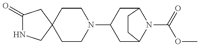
C1(=O)NCC2(C1)CCN(C1CC3N(C(=O)OC)C(C1)CC3)CC2
